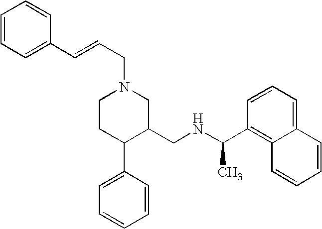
C1CC(C2=CC=CC=C2)C(CNC(C2=C3C(=CC=C2)C=CC=C3)C)CN1CC=CC1=CC=CC=C1
